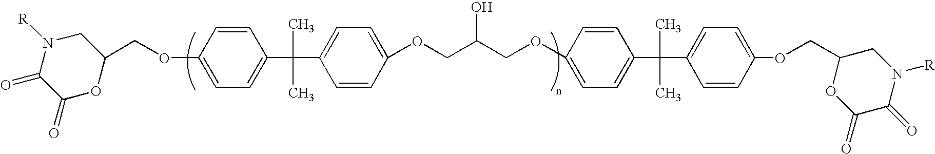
N1([R])C(=O)C(=O)OC(COC2=CC=C(C(C)(C)C3=CC=C(OCC(COC4=CC=C(C(C)(C)C5=CC=C(OCC6OC(=O)C(=O)N([R])C6)C=C5)C=C4)O)C=C3)C=C2)C1
